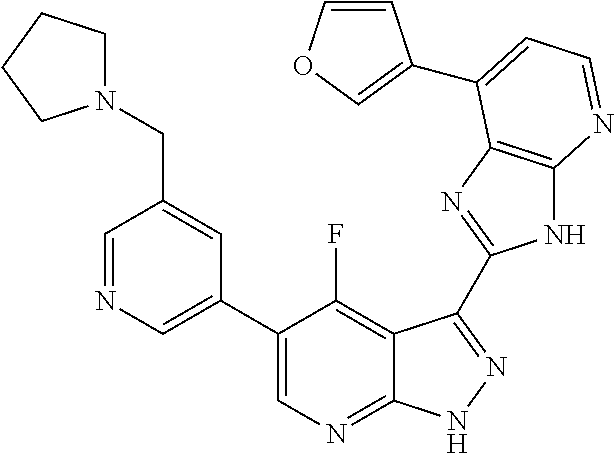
C1=NC=C(C2=CN=C3C(=C2F)C(C2=NC4=C(N2)N=CC=C4C2=COC=C2)=NN3)C=C1CN1CCCC1
